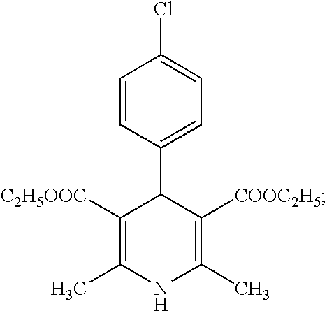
C1=CC(C2C([C2H5OOC])=C(C)NC(C)=C2[COOC2H5])=CC=C1Cl
